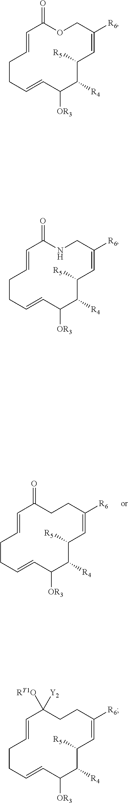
C1C([R6])=CC([R5])C([R4])C([OR3])C=CCCC=CC(=O)C1.C1C([R6])=CC([R5])C([R4])C([OR3])C=CCCC=CC(=O)O1.C1C([R6])=CC([R5])C([R4])C([OR3])C=CCCC=CC(=O)N1.C1C([R6])=CC([R5])C([R4])C([OR3])C=CCCC=CC([RY1O])([Y2])C1
